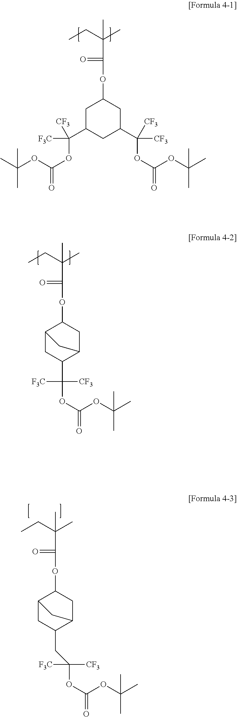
CC(C(=O)OC1CC(C([F3C])(OC(=O)OC(C)(C)C)[CF3])CC(C(OC(=O)OC(C)(C)C)([CF3])[CF3])C1)(CC)C.CC(C(=O)OC1C2CC(C(OC(=O)OC(C)(C)C)([CF3])[F3C])C(C1)C2)(CC)C.CC(C(=O)OC1C2CC(CC(OC(=O)OC(C)(C)C)([CF3])[F3C])C(C1)C2)(CC)C
